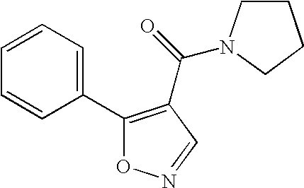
C1=CC=C(C2=C(C(=O)N3CCCC3)C=NO2)C=C1
